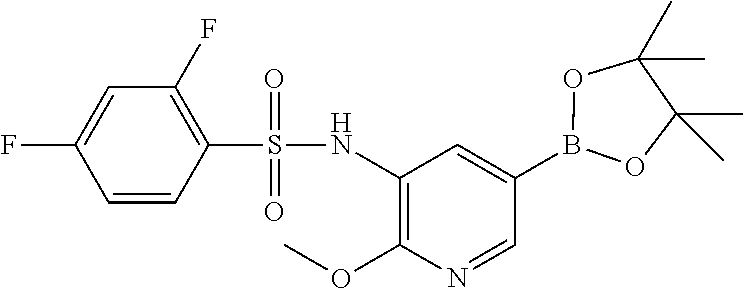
C1(NS(=O)(=O)C2=C(F)C=C(F)C=C2)=C(OC)N=CC(B2OC(C)(C)C(C)(C)O2)=C1
